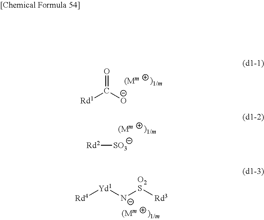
O=C([Rd1])[O-].[Rd2][SO3].[Rd4][Yd1][N-][O2S][Rd3]
